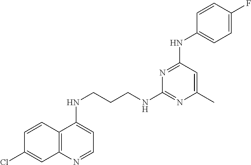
C12=C(N=CC=C1NCCCNC1=NC(C)=CC(NC3=CC=C(F)C=C3)=N1)C=C(Cl)C=C2
